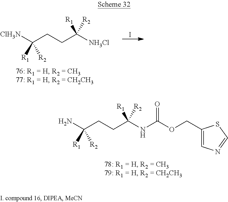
I.[ClH3N]C(CCC([NH3Cl])([R1])[R2])([R1])[R2].NC(CCC(NC(OCC1=CN=CS1)=O)([R1])[R2])([R1])[R2]
